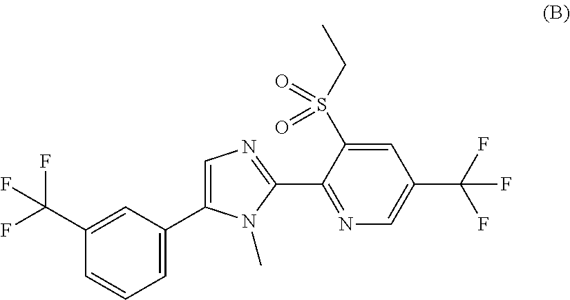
N1=C(C2=NC=C(C3=CC=CC(C(F)(F)F)=C3)N2C)C(S(CC)(=O)=O)=CC(C(F)(F)F)=C1
